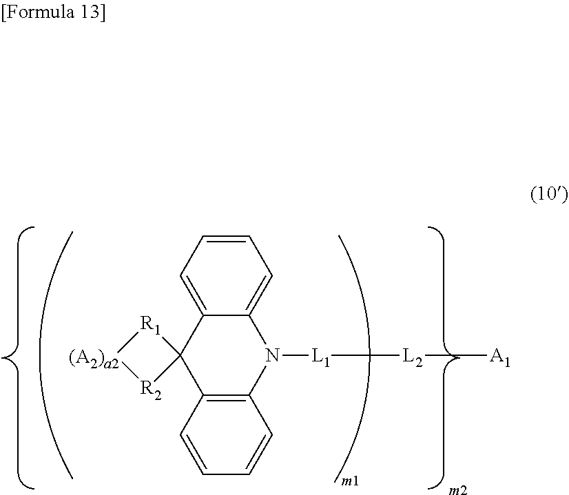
C12=C(C=CC=C1)C1(C3=CC=CC=C3N2[L1][L2][A1])[R1][(A2)a2][R2]1
